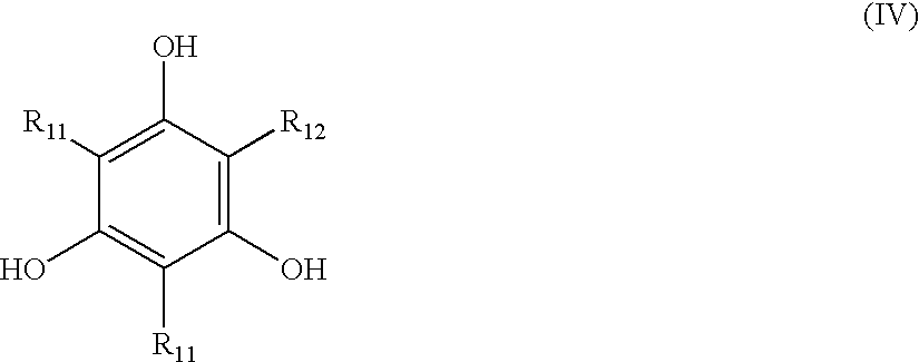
C1([R11])=C(O)C([R12])=C(O)C([R11])=C1O
